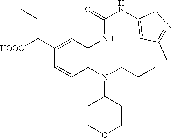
C1=CC(N(CC(C)C)C2CCOCC2)=C(NC(=O)NC2=CC(C)=NO2)C=C1C([HOOC])CC
